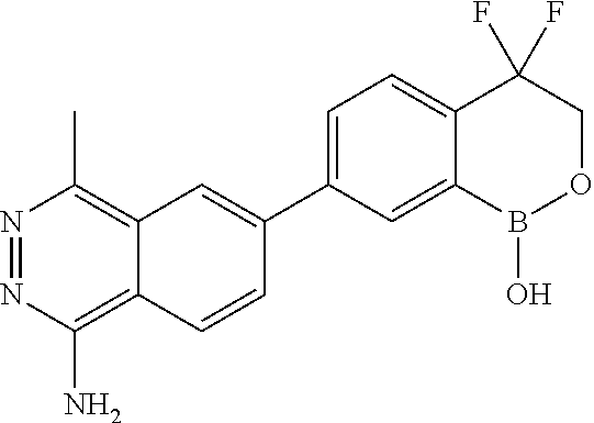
N1=NC(N)=C2C(=C1C)C=C(C1=CC=C3C(=C1)B(O)OCC3(F)F)C=C2
